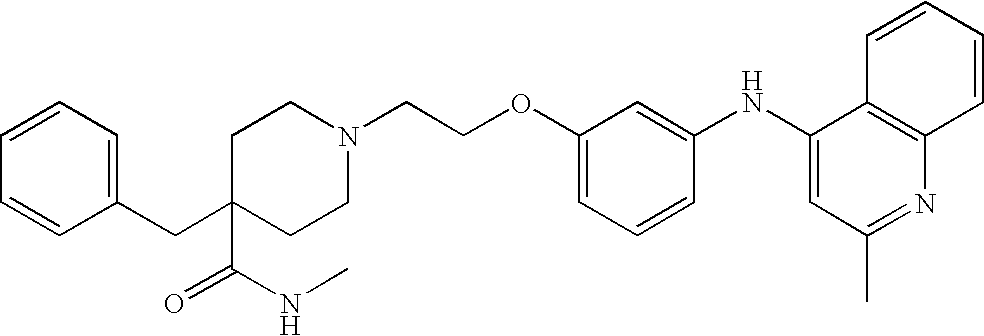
C1(NC2=CC(C)=NC3=C2C=CC=C3)=CC(OCCN2CCC(CC3=CC=CC=C3)(C(NC)=O)CC2)=CC=C1
